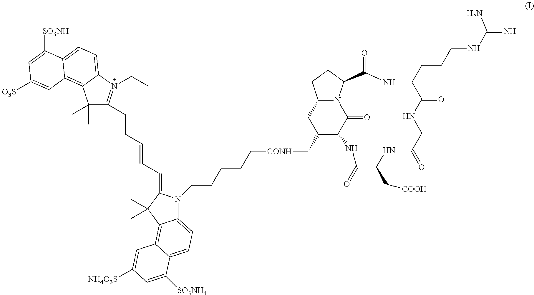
C1(C)(C)C(C=CC=CC=C2N(CCCCC[CONH]CC3C4C(=O)N5C(C3)CCC5C(=O)NC(CCCNC(=N)N)C(=O)NCC(=O)NC(C[COOH])C(=O)N4)C3=CC=C4C(=C3C2(C)C)C=C([NH4O3S])C=C4[SO3NH4])=N(CC)C2=CC=C3C(=C12)C=C([-O3S])C=C3[SO3NH4]
